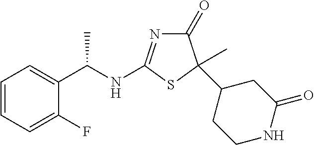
C1=CC=C(F)C(C(NC2=NC(=O)C(C3CCNC(=O)C3)(C)S2)C)=C1
